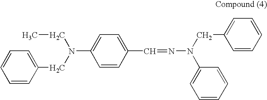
C1=CC=CC(CN(C2=CC=C(C=NN(CC3=CC=CC=C3)C3=CC=CC=C3)C=C2)CC)=C1
